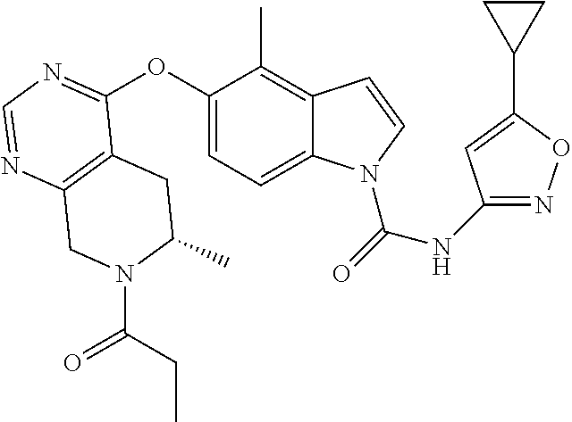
C12=C(N=CN=C1OC1=CC=C3C(=C1C)C=CN3C(=O)NC1=NOC(C3CC3)=C1)CN(C(CC)=O)C(C)C2
